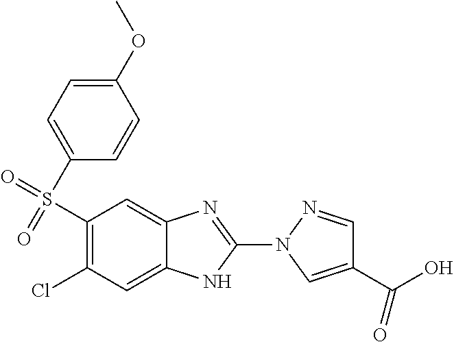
ClC1=C(S(=O)(=O)C2=CC=C(OC)C=C2)C=C2C(=C1)NC(N1N=CC(C(O)=O)=C1)=N2
